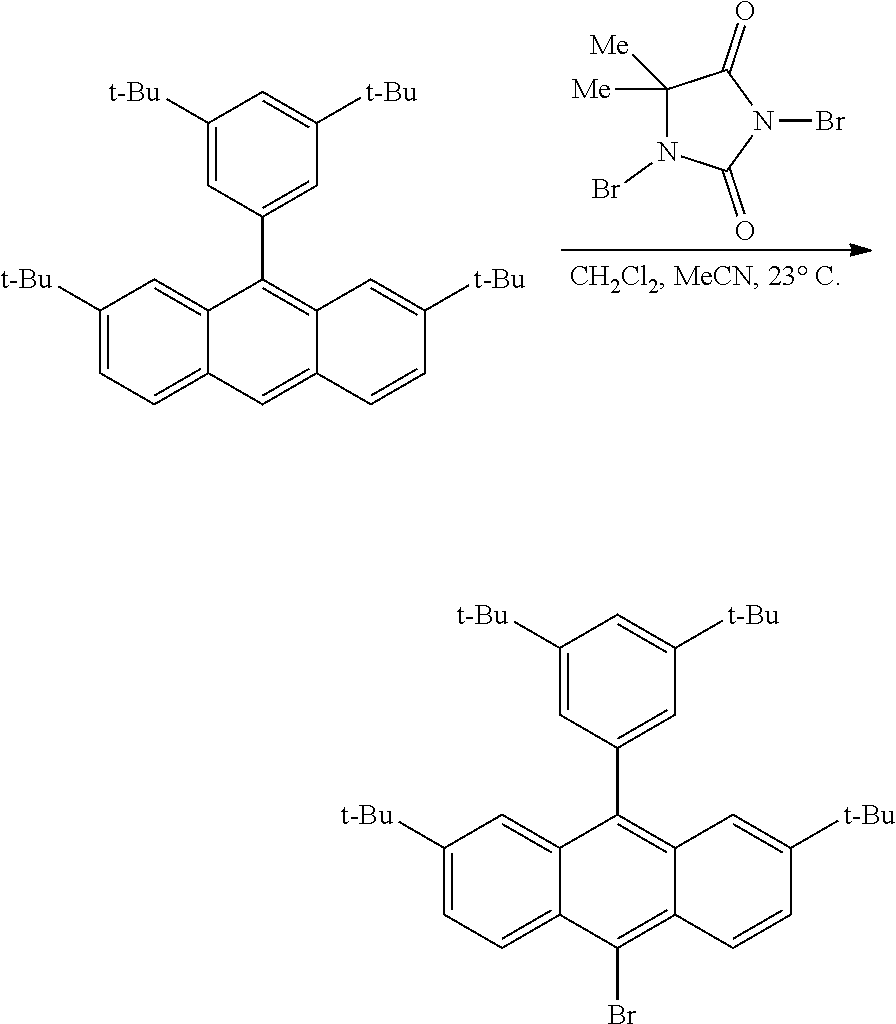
C12=CC([t-Bu])=CC=C1C=C1C(=C2C2=CC([t-Bu])=CC([t-Bu])=C2)C=C([t-Bu])C=C1.C1([Me])([Me])N(Br)C(=O)N(Br)C1=O.C12=CC([t-Bu])=CC=C1C(Br)=C1C(=C2C2=CC([t-Bu])=CC([t-Bu])=C2)C=C([t-Bu])C=C1
